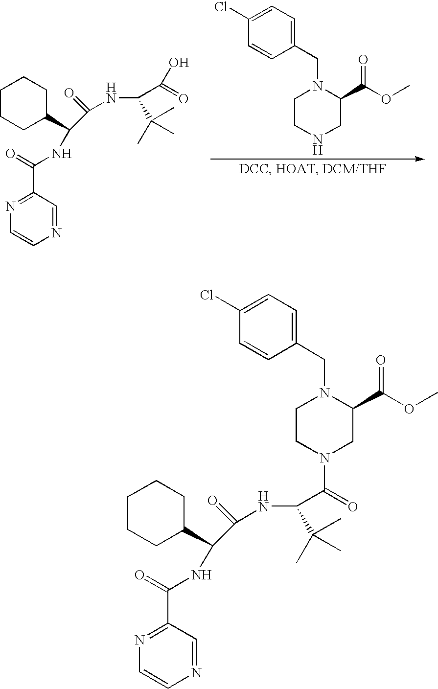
C1CNCC(C(OC)=O)N1CC1=CC=C(Cl)C=C1.N1=C(C(=O)NC(C2CCCCC2)C(NC(C(C)(C)C)C(=O)O)=O)C=NC=C1.N1=C(C(=O)NC(C2CCCCC2)C(NC(C(C)(C)C)C(=O)N2CCN(CC3=CC=C(Cl)C=C3)C(C(OC)=O)C2)=O)C=NC=C1
